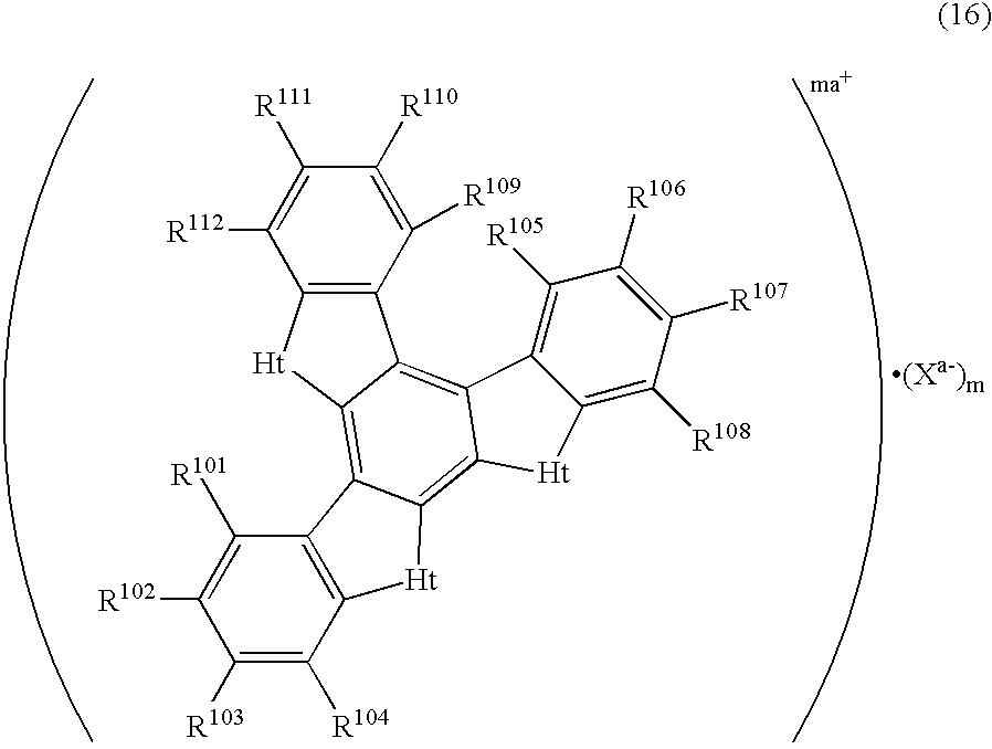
C1([R103])=C([R104])C2=C(C([R101])=C1[R102])C1=C3[Ht]C4=C(C3=C3C5=C([R105])C([R106])=C([R107])C([R108])=C5[Ht]C3=C1[Ht]2)C([R109])=C([R110])C([R111])=C4[R112]
